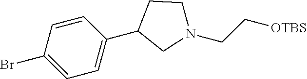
BrC1=CC=C(C2CN(CC[OTBS])CC2)C=C1
